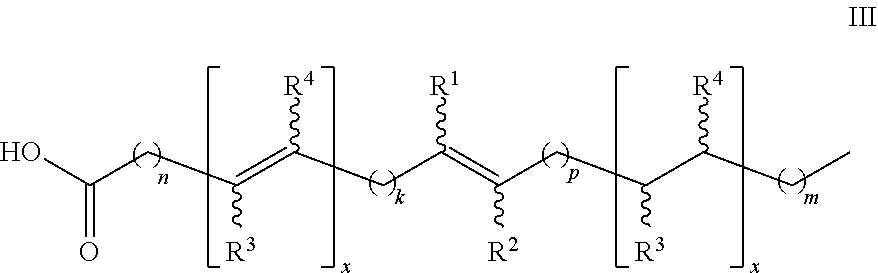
OC(CC(=C(CC(=C(CC(C(CC)[R4])[R3])[R2])[R1])[R4])[R3])=O
